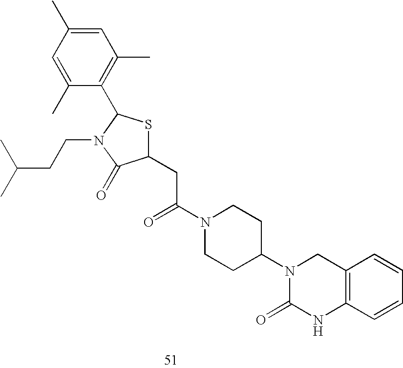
C1(CC(N2CCC(N3C(=O)NC4=C(C3)C=CC=C4)CC2)=O)SC(C2=C(C)C=C(C)C=C2C)N(CCC(C)C)C1=O
